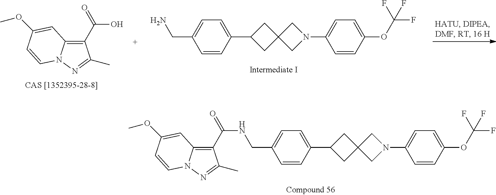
C1(C(=O)O)=C2N(N=C1C)C=CC(OC)=C2.C1=CC(C2CC3(C2)CN(C2=CC=C(OC(F)(F)F)C=C2)C3)=CC=C1CN.C1=CC(C2CC3(C2)CN(C2=CC=C(OC(F)(F)F)C=C2)C3)=CC=C1CNC(=O)C1=C2N(N=C1C)C=CC(OC)=C2
